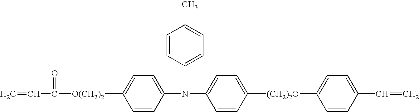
C1=CC([O(CH2)2]C(=O)C=C)=CC=C1N(C1=CC=C([(CH2)2O]C2=CC=C(C=C)C=C2)C=C1)C1=CC=C(C)C=C1
